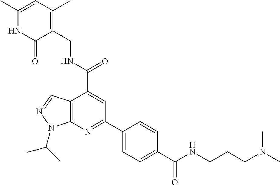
C1=C(C(NCC2=C(C)C=C(C)NC2=O)=O)C2=C(N=C1C1=CC=C(C(NCCCN(C)C)=O)C=C1)N(C(C)C)N=C2
